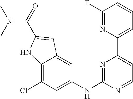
C1(F)=NC(C2=CC=NC(NC3=CC(Cl)=C4C(=C3)C=C(C(N(C)C)=O)N4)=N2)=CC=C1
